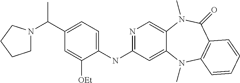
C1(C(C)N2CCCC2)=CC=C(NC2=NC=C3C(=C2)N(C)C2=C(C(=O)N3C)C=CC=C2)C([OEt])=C1
